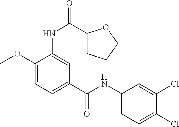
C1(OC)=CC=C(C(NC2=CC=C(Cl)C(Cl)=C2)=O)C=C1NC(=O)C1CCCO1
